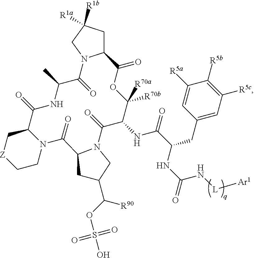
C12CC([R1b])([R1a])CN1C(=O)C(C)NC(=O)C1C[Z]CCN1C(=O)C1N(C(=O)C(NC(=O)C(CC3=CC([R5c])=C([R5b])C([R5a])=C3)NC(=O)N[L][Ar1])C([R70a])([R70b])OC2=O)CC(C(OS(O)(=O)=O)[R90])C1
